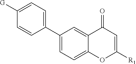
C1(C2=CC=C([G])C=C2)=CC=C2C(=C1)C(=O)C=C([R1])O2
